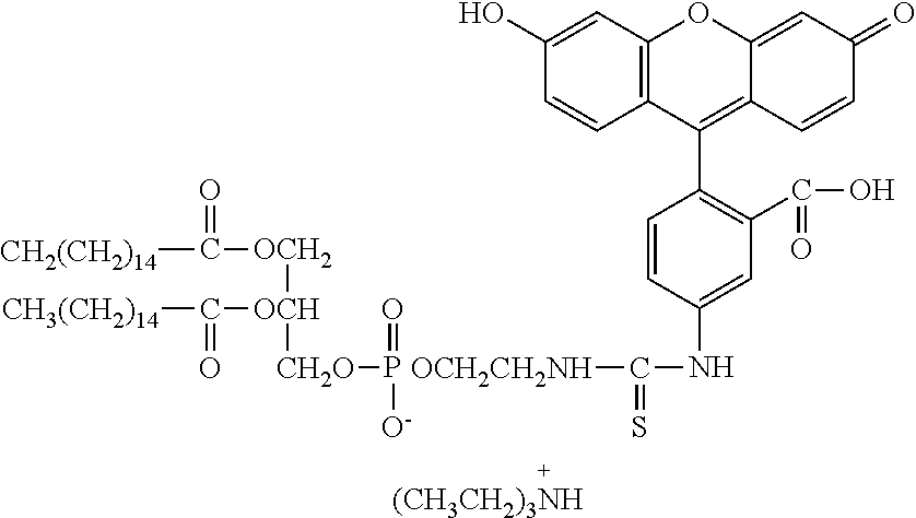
C12=C(C=C(O)C=C1)OC1=CC(=O)C=CC1=C2C1=C(C(O)=O)C=C(NC(=S)[OCH2CH2NH]P(=O)([CH2O][OCH]([OCH2]C(=O)[CH2(CH2)14])C(=O)[CH3(CH2)14])[O-])C=C1.[(CH3CH2)3NH]
